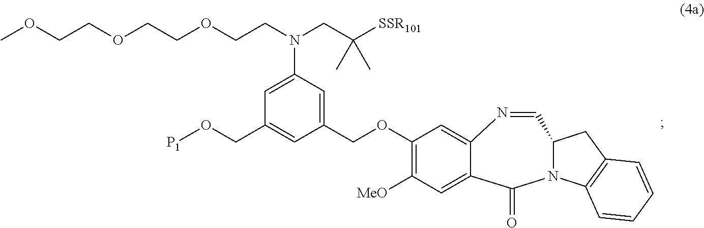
[P1]OCC1=CC(COC2=C([MeO])C=C3C(=C2)N=CC2N(C4=C(C2)C=CC=C4)C3=O)=CC(N(CC([SSR101])(C)C)CCOCCOCCOC)=C1
